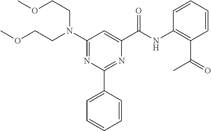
C1=C(C2=NC(C(=O)NC3=C(C(C)=O)C=CC=C3)=CC(N(CCOC)CCOC)=N2)C=CC=C1
